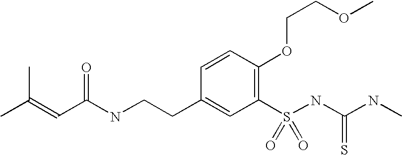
CC(=CC(=O)NCCC1=CC(S(NC(NC)=S)(=O)=O)=C(OCCOC)C=C1)C
